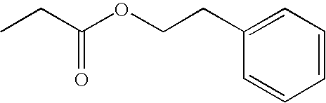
CCC(OCCC1=CC=CC=C1)=O
